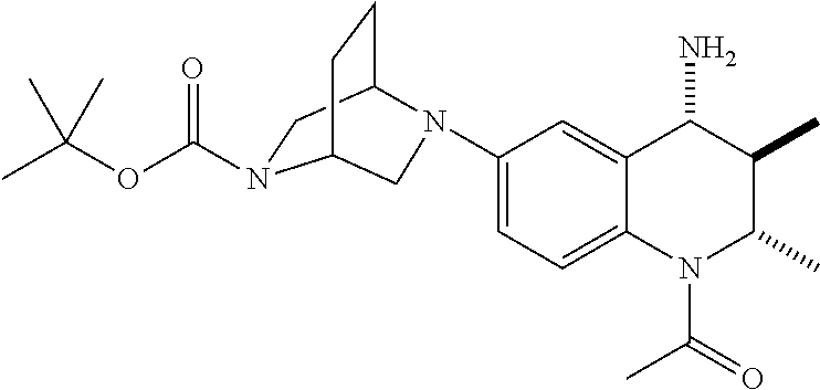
C1(N2C3CCC(N(C(OC(C)(C)C)=O)C3)C2)=CC=C2C(=C1)C(N)C(C)C(C)N2C(=O)C
